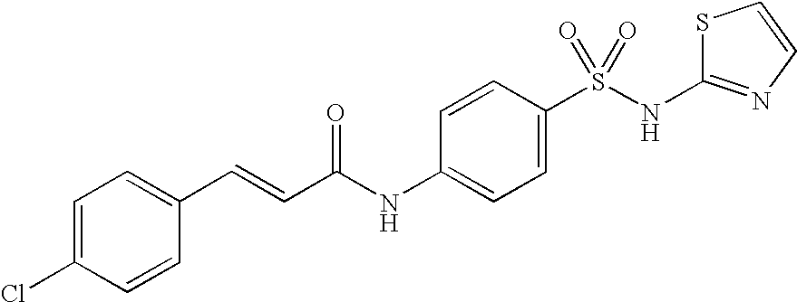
C1=C(Cl)C=CC(C=CC(NC2=CC=C(S(NC3=NC=CS3)(=O)=O)C=C2)=O)=C1
